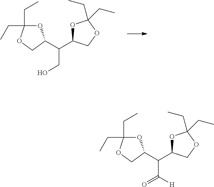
O1C(CC)(CC)OCC1C(C1OC(CC)(CC)OC1)CO.O1C(CC)(CC)OCC1C(C1OC(CC)(CC)OC1)C(=O)[H]
